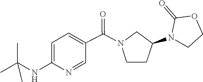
CC(C)(C)NC1=CC=C(C(=O)N2CCC(N3C(=O)OCC3)C2)C=N1
